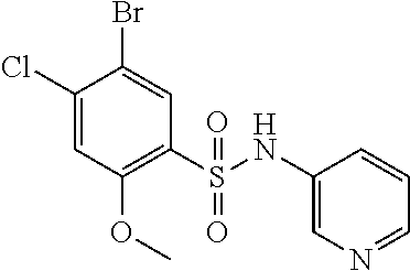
C1(Cl)=CC(OC)=C(S(NC2=CN=CC=C2)(=O)=O)C=C1Br
